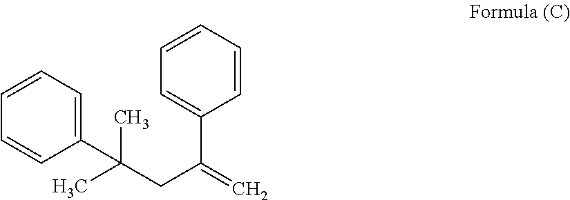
C1=CC(C(CC(=C)C2=CC=CC=C2)(C)C)=CC=C1
